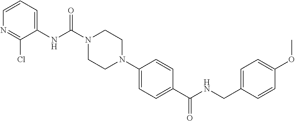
C1(NC(N2CCN(C3=CC=C(C(NCC4=CC=C(OC)C=C4)=O)C=C3)CC2)=O)=CC=CN=C1Cl
